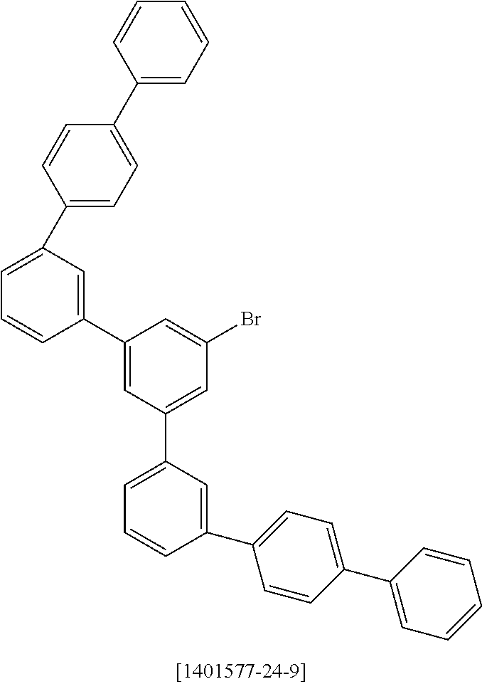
C1(C2=CC(C3=CC=CC(C4=CC=C(C5=CC=CC=C5)C=C4)=C3)=CC(Br)=C2)=CC(C2=CC=C(C3=CC=CC=C3)C=C2)=CC=C1
